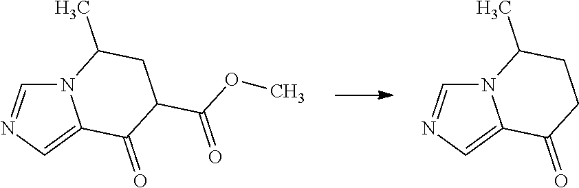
N12C=NC=C1C(=O)C(C(OC)=O)CC2C.N12C=NC=C1C(=O)CCC2C
